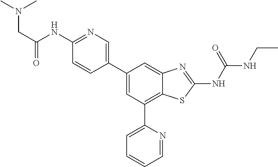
C1(NC(CN(C)C)=O)=NC=C(C2=CC(C3=CC=CC=N3)=C3C(=C2)N=C(NC(NCC)=O)S3)C=C1
